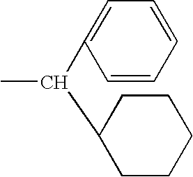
C(C1=CC=CC=C1)(C1CCCCC1)C
